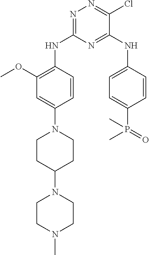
C1=CC(NC2=NN=C(Cl)C(NC3=CC=C(P(=O)(C)C)C=C3)=N2)=C(OC)C=C1N1CCC(N2CCN(C)CC2)CC1
